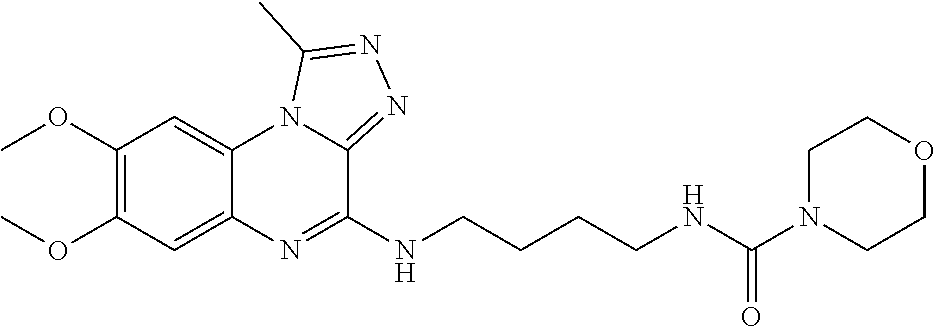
C1(OC)=C(OC)C=C2C(=C1)N1C(=NN=C1C)C(NCCCCNC(N1CCOCC1)=O)=N2
